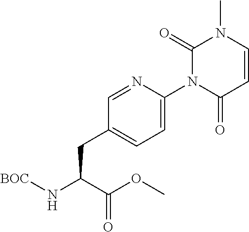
C1=NC(N2C(=O)C=CN(C)C2=O)=CC=C1CC(N[BOC])C(OC)=O
